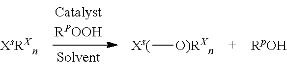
[Xs(][O)RXn]
